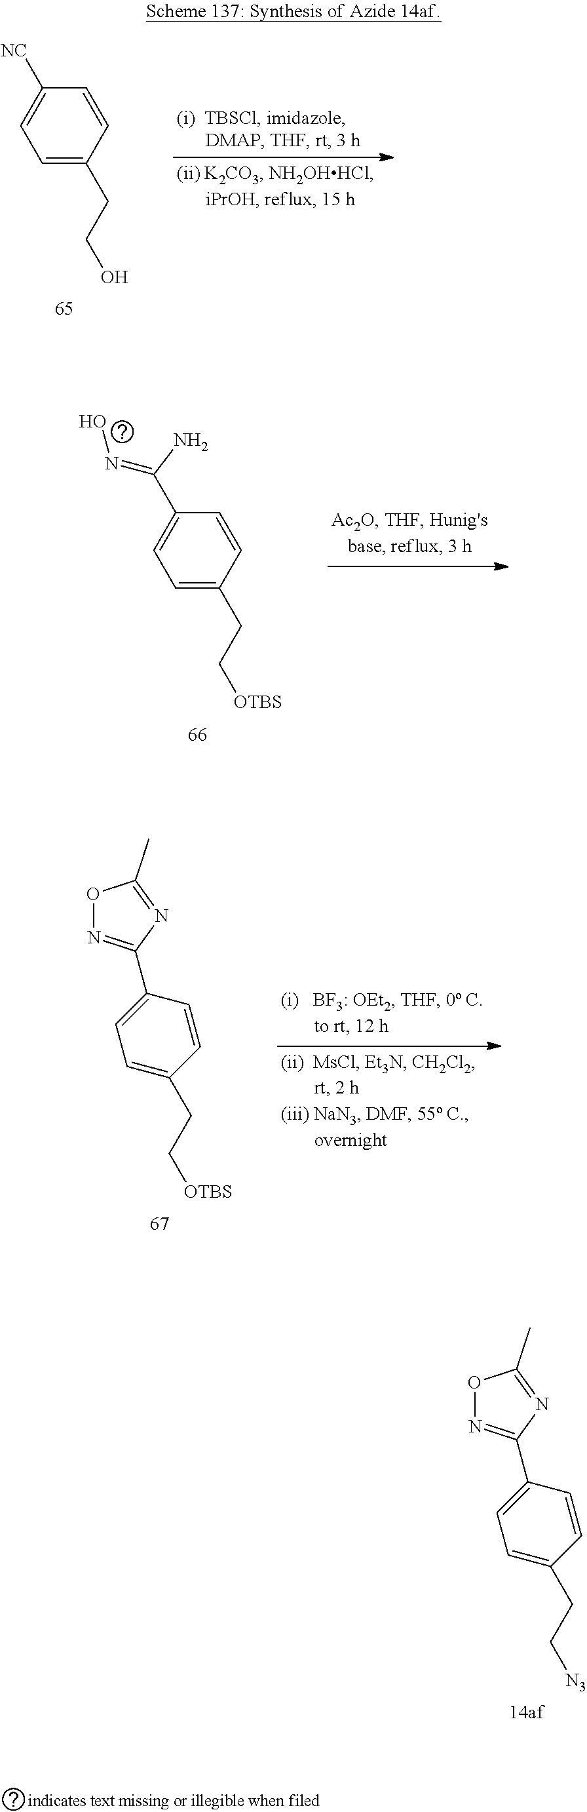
C1(C2=NOC(C)=N2)=CC=C(CC[N3])C=C1.C1([NC])=CC=C(CCO)C=C1.C1(C2=NOC(C)=N2)=CC=C(CC[OTBS])C=C1.C1(C(=NO)N)=CC=C(CC[OTBS])C=C1
